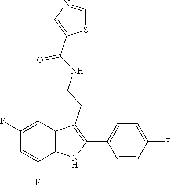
C(=O)(NCCC1=C(C2=CC=C(F)C=C2)NC2=C1C=C(F)C=C2F)C1=CN=CS1
